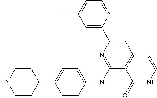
C1CNCCC1C1=CC=C(NC2=NC(C3=CC(C)=CC=N3)=CC3=C2C(=O)NC=C3)C=C1
